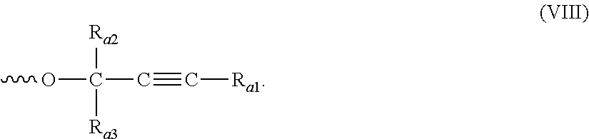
COC(C#C[Ra1])([Ra2])[Ra3]
